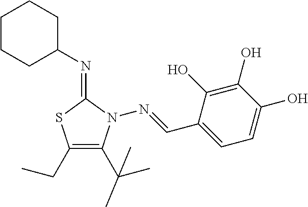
C1CCC(N=C2SC(CC)=C(C(C)(C)C)N2N=CC2=CC=C(O)C(O)=C2O)CC1
